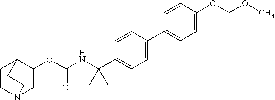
C1CN2CC(OC(=O)NC(C3=CC=C(C4=CC=C(CCOC)C=C4)C=C3)(C)C)C1CC2
